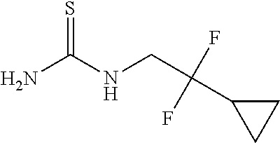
NC(NCC(F)(F)C1CC1)=S
